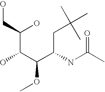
C(C(C(C(CC(C)(C)C)NC(C)=O)OC)O)(O)CO
